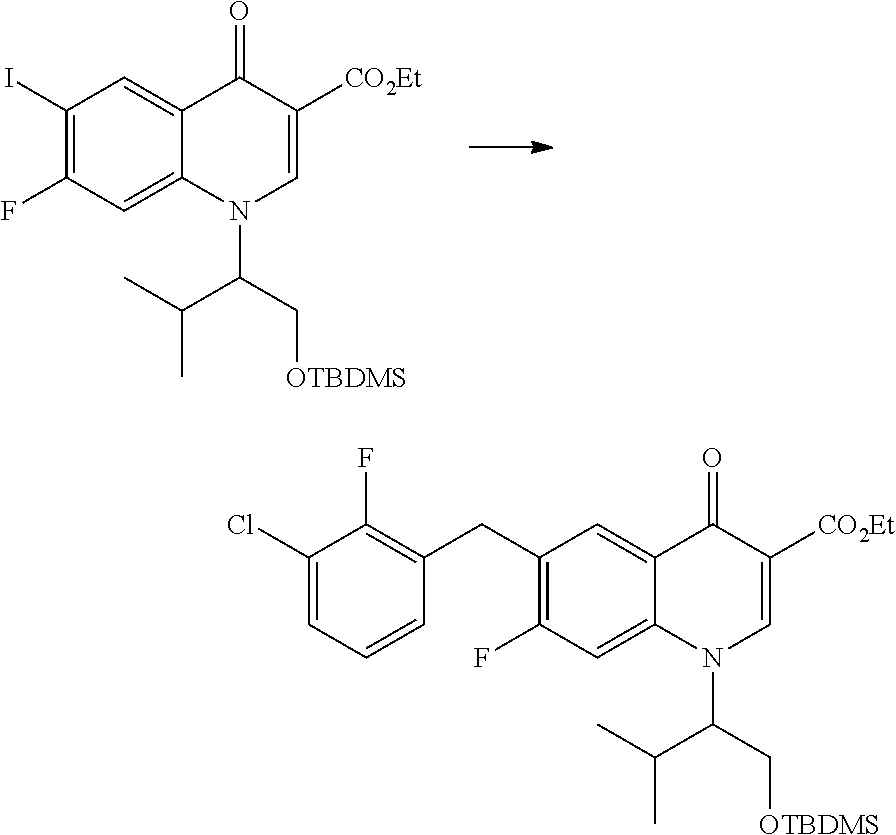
C1(I)=C(F)C=C2C(=C1)C(=O)C([CO2Et])=CN2C(C(C)C)C[OTBDMS].C1(CC2=C(F)C(Cl)=CC=C2)=C(F)C=C2C(=C1)C(=O)C([CO2Et])=CN2C(C(C)C)C[OTBDMS]
